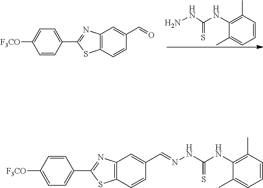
C12=C(C=C(C=O)C=C1)N=C(C1=CC=C([F3CO])C=C1)S2.C1=CC(C)=C(NC(NN)=S)C(C)=C1.C12=C(C=C(C=NNC(NC3=C(C)C=CC=C3C)=S)C=C1)N=C(C1=CC=C([F3CO])C=C1)S2
